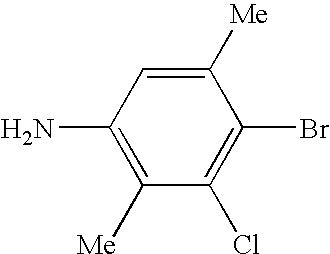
C1([Me])=CC(N)=C([Me])C(Cl)=C1Br
